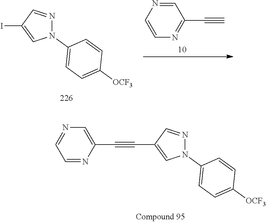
N1(C2=CC=C([OCF3])C=C2)N=CC(C#CC2=CN=CC=N2)=C1.N1(C2=CC=C([OCF3])C=C2)N=CC(I)=C1.N1=C(C#C)C=NC=C1
